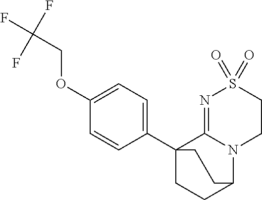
O(C1=CC=C(C23CCC(N4C2=NS(=O)(=O)CC4)CC3)C=C1)CC(F)(F)F
